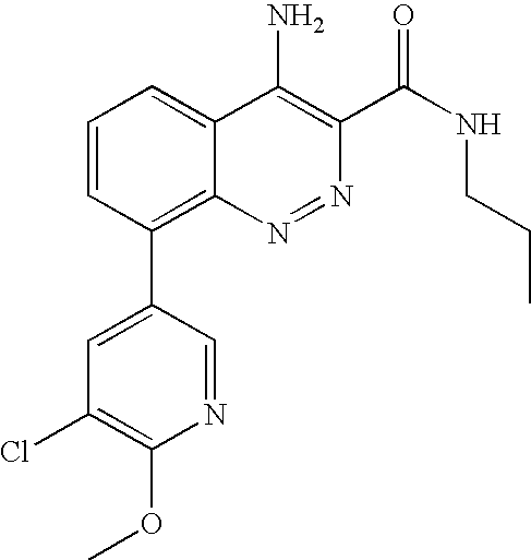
C1(Cl)=C(OC)N=CC(C2=C3N=NC(C(NCCC)=O)=C(N)C3=CC=C2)=C1
